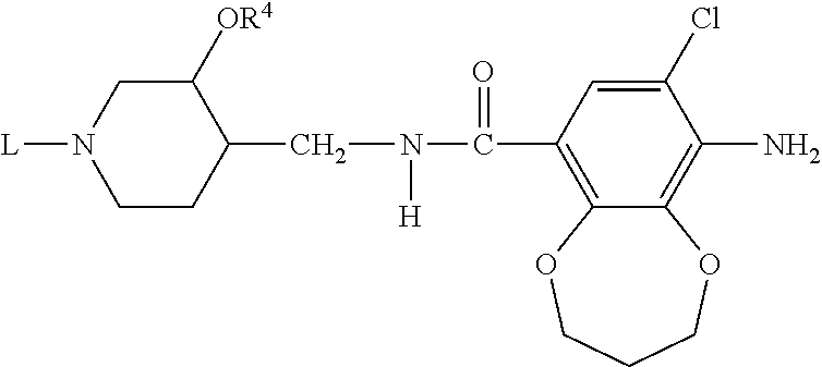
C12=C(C(N(CC3C([OR4])CN([L])CC3)[H])=O)C=C(Cl)C(N)=C1OCCCO2
